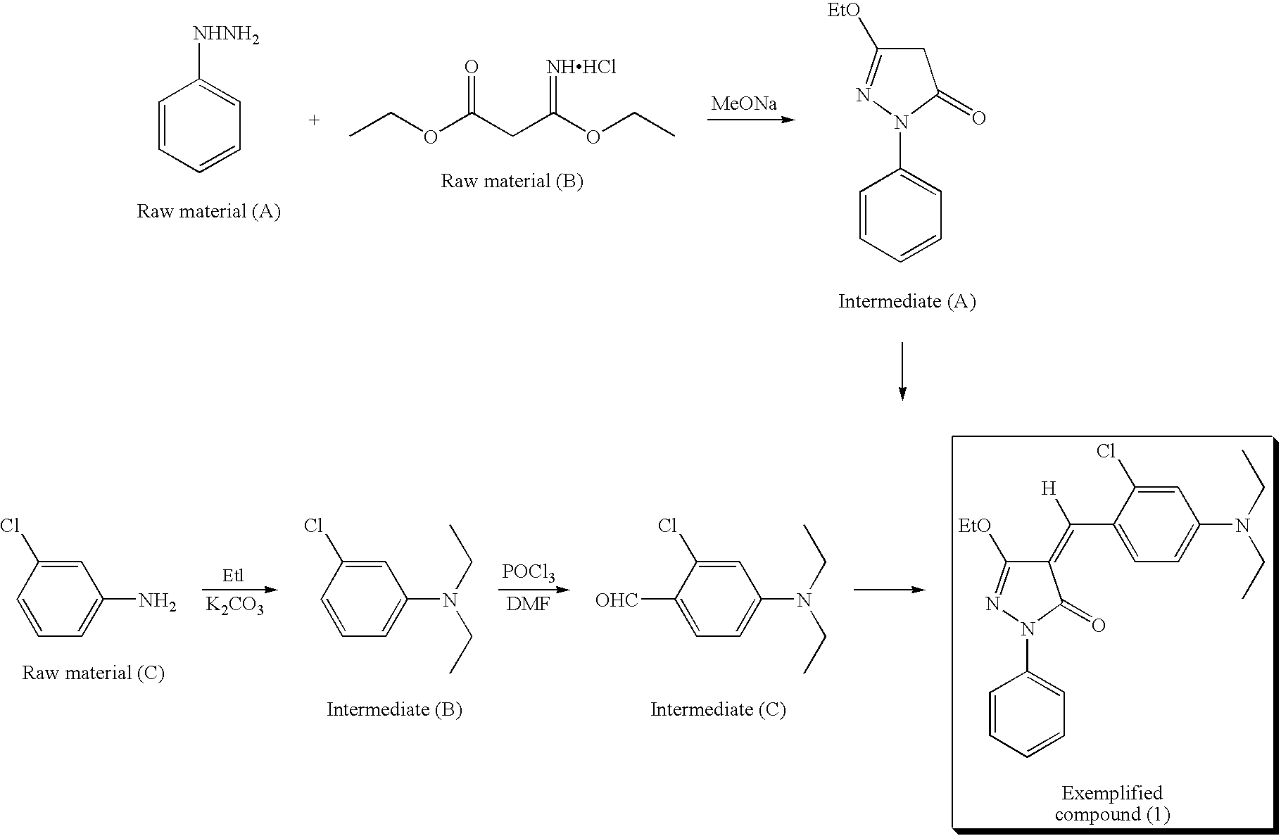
C1=CC=CC=C1[NHNH2].[MeONa].CCOC(CC(OCC)=[NHHCl])=O.C1C([EtO])=NN(C2=CC=CC=C2)C1=O.C1=C(Cl)C=CC=C1N.[K2CO3].[DMF].[POCl3].C1=C(Cl)C=CC=C1N(CC)CC.C1=C(Cl)C([OHC])=CC=C1N(CC)CC.C1(=C(C2=CC=C(N(CC)CC)C=C2Cl)[H])C([EtO])=NN(C2=CC=CC=C2)C1=O
